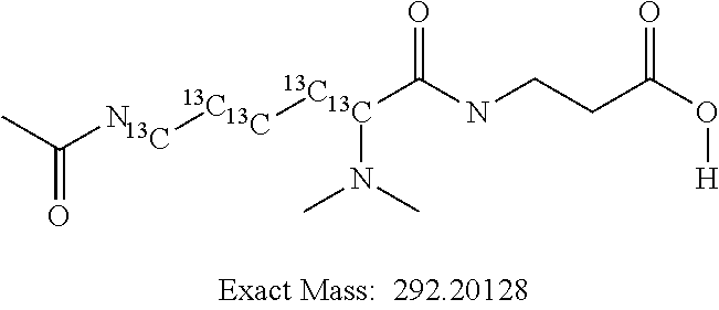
CC(N)=O.[13C][13C].[13C][13C].[13C](C(NCCC(O[H])=O)=O)N(C)C
